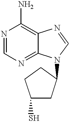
N1=CN=C2C(=C1N)N=CN2C1CC(S)CC1
